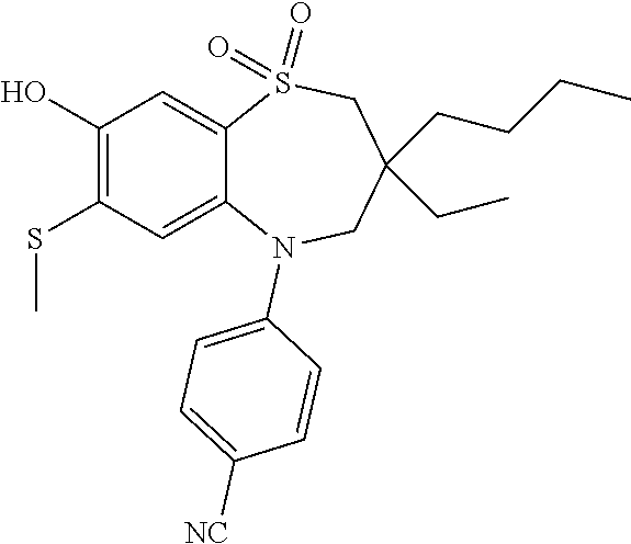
OC1=C(SC)C=C2C(=C1)S(=O)(=O)CC(CC)(CCCC)CN2C1=CC=C([NC])C=C1
